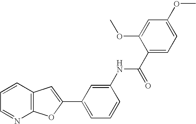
C12=C(C=CC=N1)C=C(C1=CC=CC(NC(C3=CC=C(OC)C=C3OC)=O)=C1)O2
